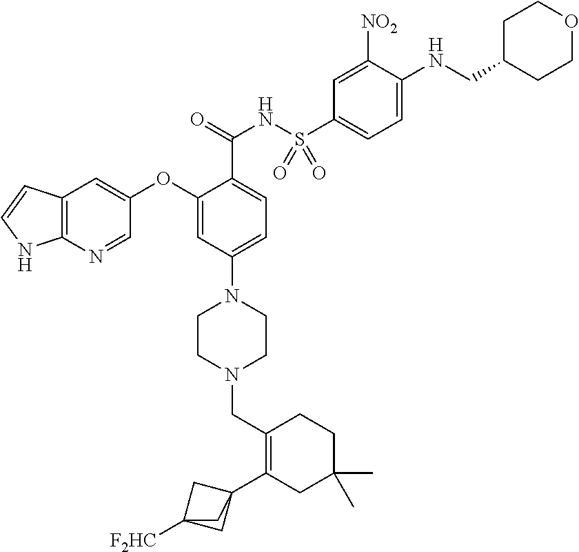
C1(OC2=CC3=C(N=C2)NC=C3)=CC(N2CCN(CC3=C(C45CC([F2HC])(C4)C5)CC(C)(C)CC3)CC2)=CC=C1C(=O)NS(C1=CC=C(NCC2CCOCC2)C([NO2])=C1)(=O)=O
